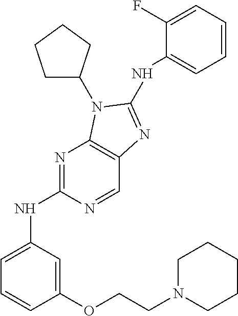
N1=C(NC2=CC=CC(OCCN3CCCCC3)=C2)N=CC2=C1N(C1CCCC1)C(NC1=CC=CC=C1F)=N2
